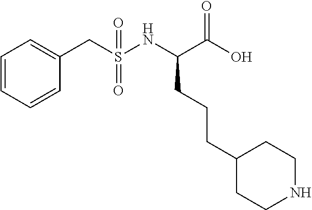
C1=CC=CC(CS(NC(C(=O)O)CCCC2CCNCC2)(=O)=O)=C1
